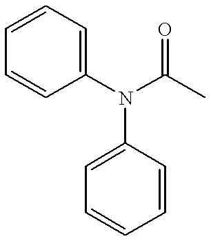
C1=CC=C(N(C(C)=O)C2=CC=CC=C2)C=C1
